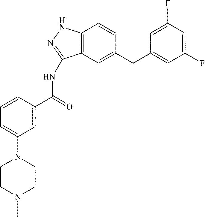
C12=C(C=C(CC3=CC(F)=CC(F)=C3)C=C1)C(NC(C1=CC(N3CCN(C)CC3)=CC=C1)=O)=NN2
